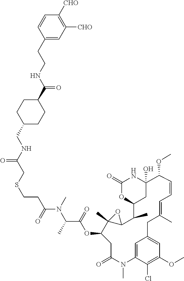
C1([CHO])=C([CHO])C=C(CCNC(C2CCC(CNC(CSCCC(N(C)C(C(OC3CC(=O)N(C)C4=CC(=CC(OC)=C4Cl)CC(C)=CC=CC(OC)C4(O)CC(C(C)C5C3(C)O5)OC(=O)N4)=O)C)=O)=O)CC2)=O)C=C1
